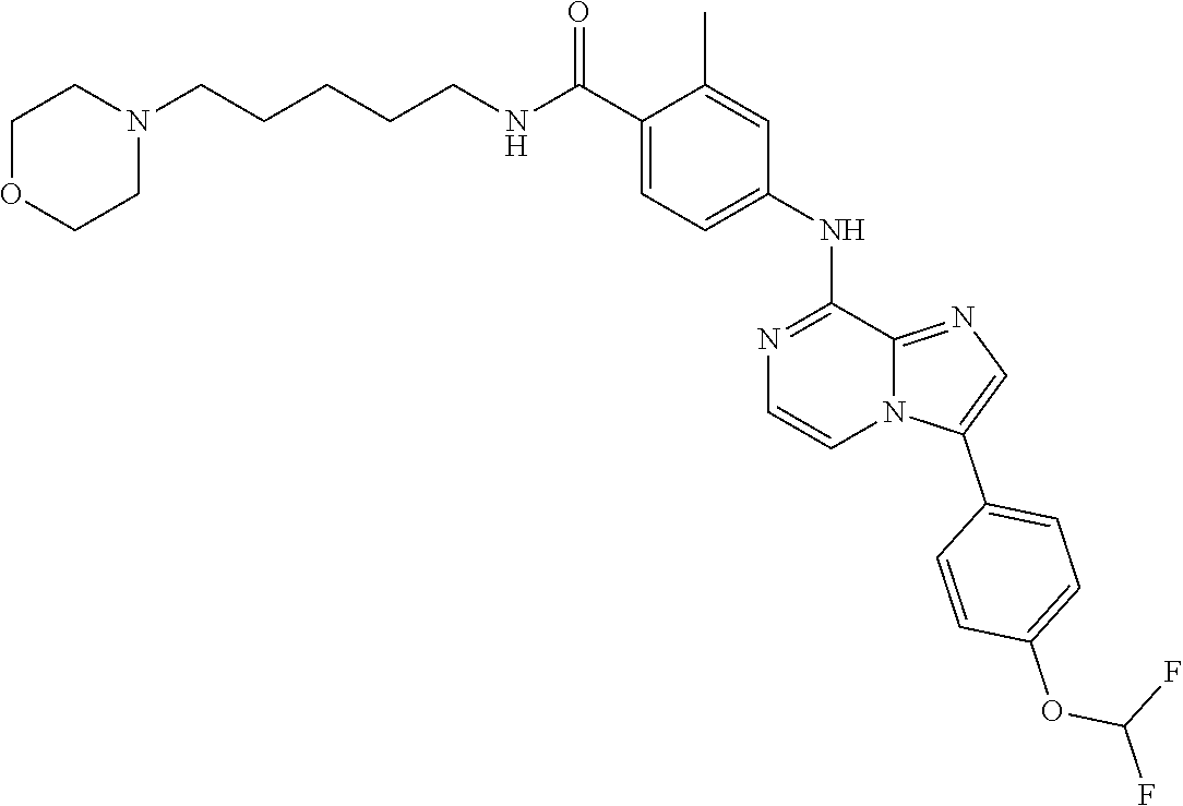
C1=C(NC2=NC=CN3C2=NC=C3C2=CC=C(OC(F)F)C=C2)C=C(C)C(C(NCCCCCN2CCOCC2)=O)=C1
